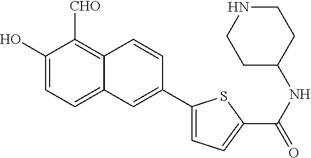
C1(O)=CC=C2C(=C1[CHO])C=CC(C1=CC=C(C(NC3CCNCC3)=O)S1)=C2
